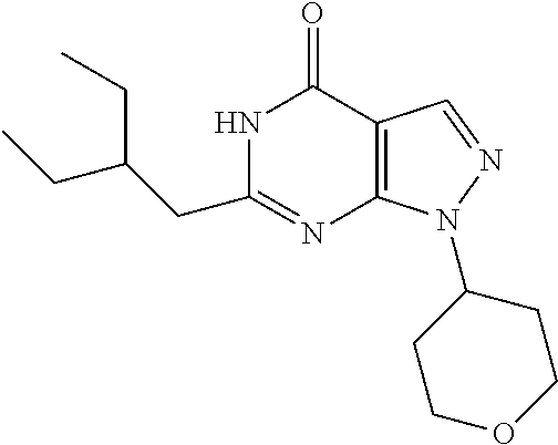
N1C(CC(CC)CC)=NC2=C(C1=O)C=NN2C1CCOCC1
